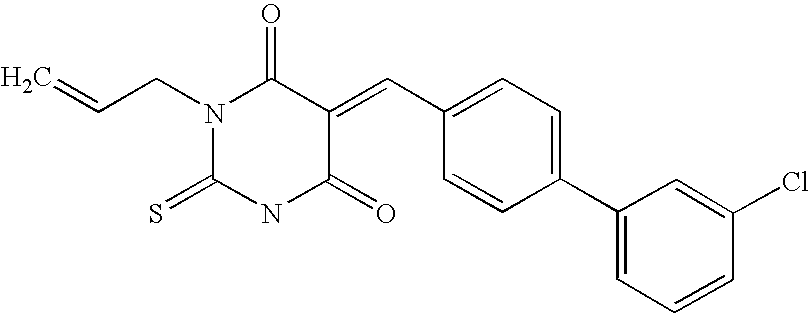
C(=C)CN1C(=S)NC(=O)C(=CC2=CC=C(C3=CC=CC(Cl)=C3)C=C2)C1=O
